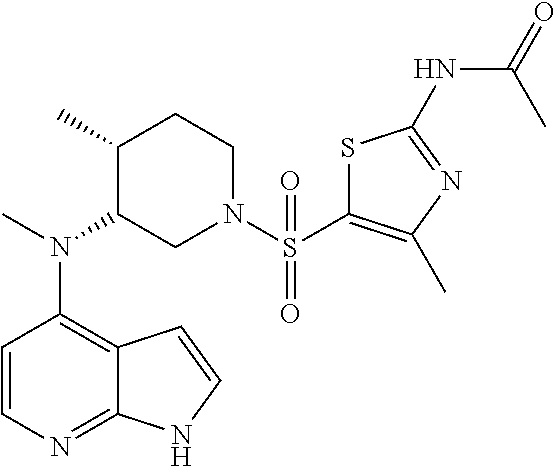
C1=CN=C2C(=C1N(C)C1CN(S(=O)(=O)C3=C(C)N=C(NC(=O)C)S3)CCC1C)C=CN2
